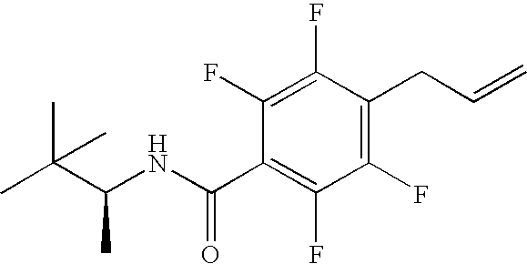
C1(F)=C(CC=C)C(F)=C(F)C(C(NC(C(C)(C)C)C)=O)=C1F
